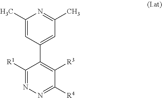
C1(C)=CC(C2=C([R3])C([R4])=NN=C2[R1])=CC(C)=N1
